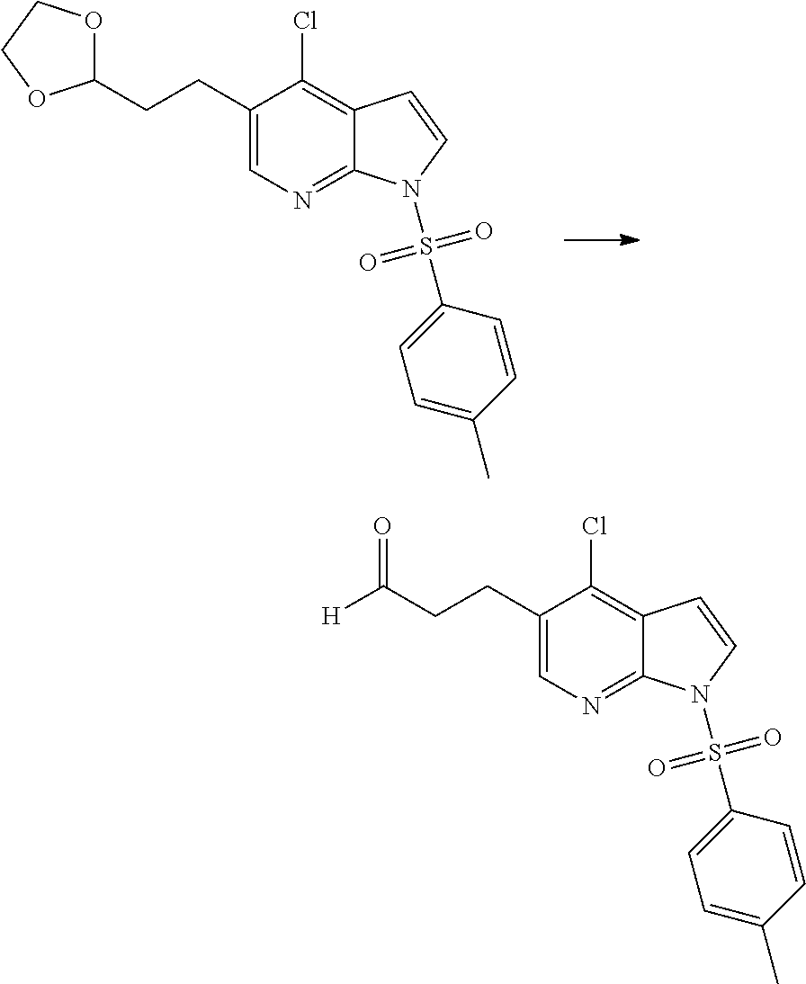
C1(CCC2OCCO2)=CN=C2C(=C1Cl)C=CN2S(C1=CC=C(C)C=C1)(=O)=O.C1(CCC(=O)[H])=CN=C2C(=C1Cl)C=CN2S(C1=CC=C(C)C=C1)(=O)=O
